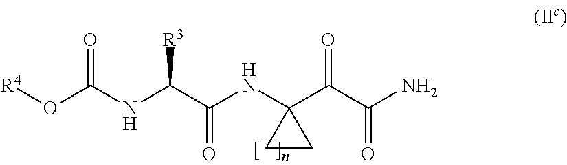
[R4]OC(NC(C(NC1(C(C(N)=O)=O)CC1)=O)[R3])=O
